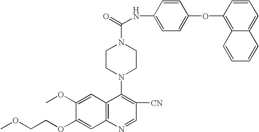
COCCOC1=CC2=C(C=C1OC)C(N1CCN(C(=O)NC3=CC=C(OC4=C5C(=CC=C4)C=CC=C5)C=C3)CC1)=C([CN])C=N2
